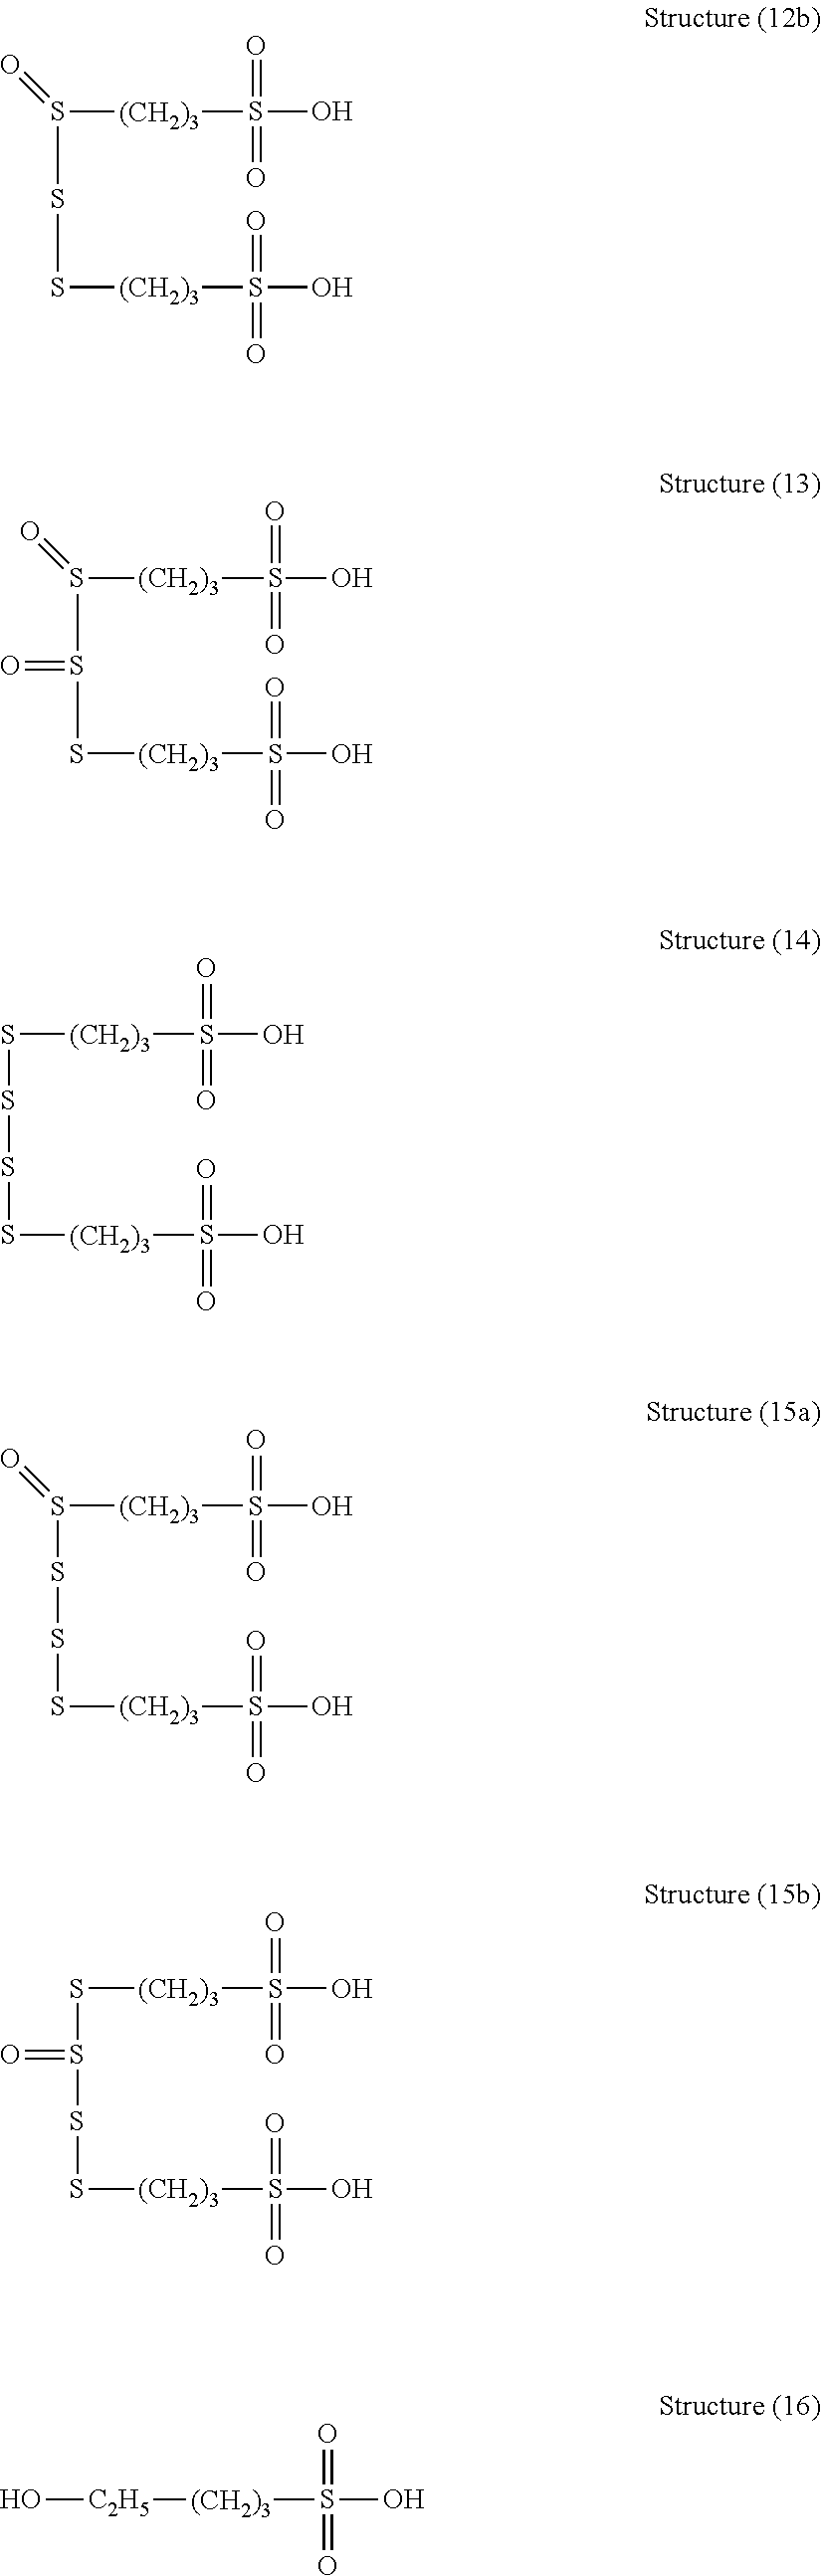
S([(CH2)3]S(O)(=O)=O)(SS[(CH2)3]S(O)(=O)=O)=O.S([(CH2)3]S(O)(=O)=O)(S(S[(CH2)3]S(O)(=O)=O)=O)=O.S([(CH2)3]S(O)(=O)=O)SSS[(CH2)3]S(O)(=O)=O.S([(CH2)3]S(O)(=O)=O)(=O)SSS[(CH2)3]S(O)(=O)=O.S([(CH2)3]S(O)(=O)=O)S(SS[(CH2)3]S(O)(=O)=O)=O.O[C2H5][(CH2)3]S(O)(=O)=O
